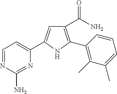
C1(C(=O)N)=C(C2=C(C)C(C)=CC=C2)NC(C2=CC=NC(N)=N2)=C1
